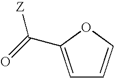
O=C([Z])C1=CC=CO1
